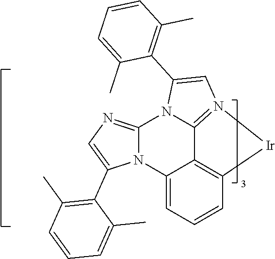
C12=C3C=CC=C1N1C(=NC=C1C1=C(C)C=CC=C1C)N1C2=N([Ir]3)C=C1C1=C(C)C=CC=C1C
